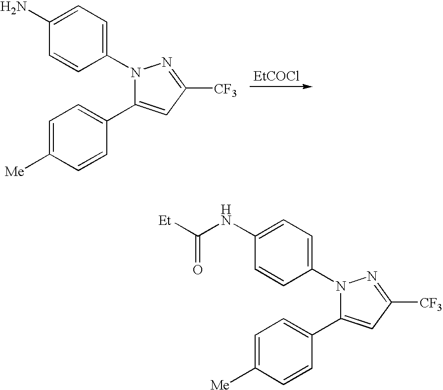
N1(C2=CC=C(N)C=C2)C(C2=CC=C([Me])C=C2)=CC([CF3])=N1.[EtCOCl].N1(C2=CC=C(NC([Et])=O)C=C2)C(C2=CC=C([Me])C=C2)=CC([CF3])=N1
